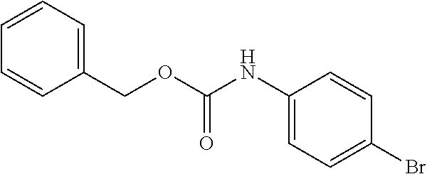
C(C1=CC=CC=C1)OC(=O)NC1=CC=C(Br)C=C1
